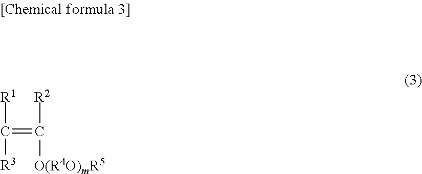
[R1]C([R3])=C([R2])[O(R4O)mR5]
